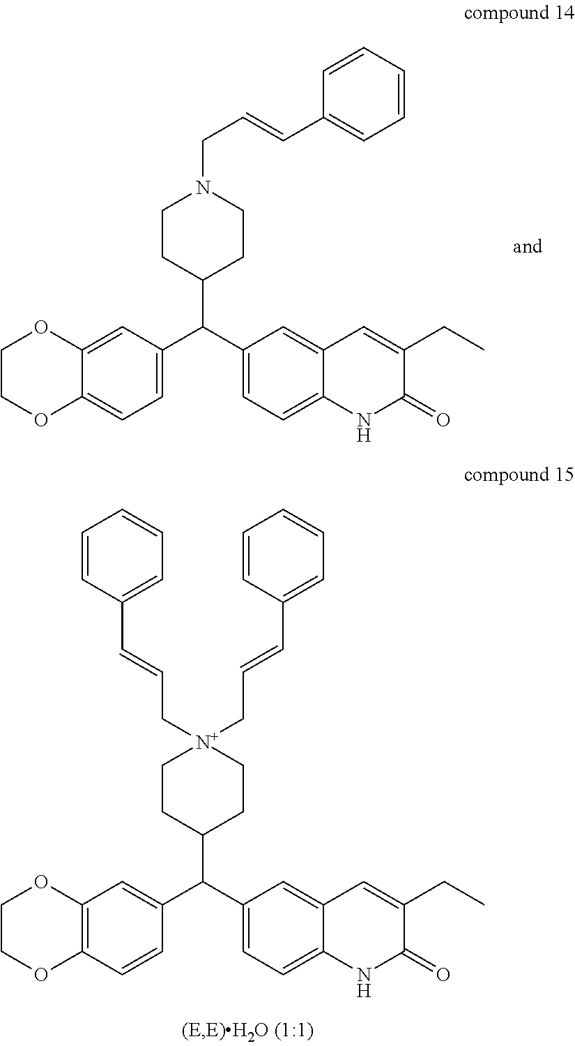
C1=C2C(=CC=C1C(C1=CC=C3C(=C1)C=C(CC)C(=O)N3)C1CCN(CC=CC3=CC=CC=C3)CC1)OCCO2.C1=C(C(C2=CC=C3C(=C2)C=C(CC)C(=O)N3)C2CC[N+](CC=CC3=CC=CC=C3)(CC=CC3=CC=CC=C3)CC2)C=CC2=C1OCCO2
